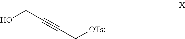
OCC#CC[OTs]
